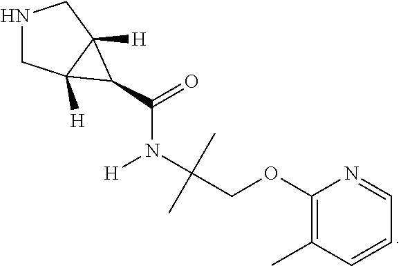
N1CC2([H])C([H])(C1)C2C(=O)N([H])C(C)(C)COC1=C(C)C=CC=N1
